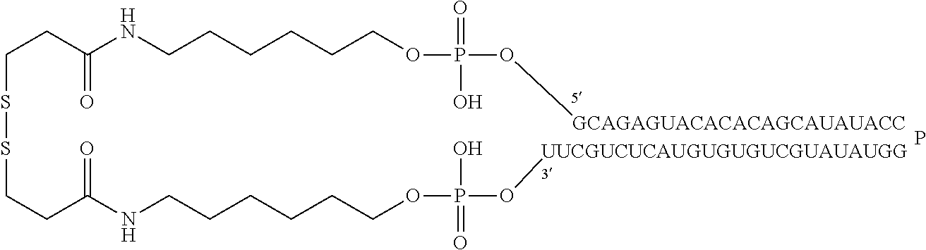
C(SSCCC(NCCCCCCOP(O[UUCGUCUCAUGUGUGUCGUAUAUGG])(=O)O)=O)CC(NCCCCCCOP(O[GCAGAGUACACACAGCAUAUACC])(=O)O)=O.P
